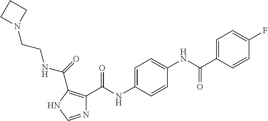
N1=CNC(C(NCCN2CCC2)=O)=C1C(NC1=CC=C(NC(C2=CC=C(F)C=C2)=O)C=C1)=O
